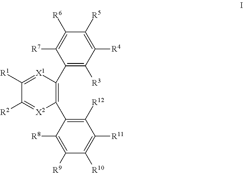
C1(C2=C(C3=C([R12])C([R11])=C([R10])C([R9])=C3[R8])[X2]=C([R2])C([R1])=[X1]2)=C([R3])C([R4])=C([R5])C([R6])=C1[R7]
